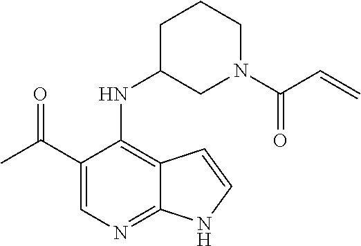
C1(C(C)=O)=CN=C2C(=C1NC1CCCN(C(C=C)=O)C1)C=CN2
